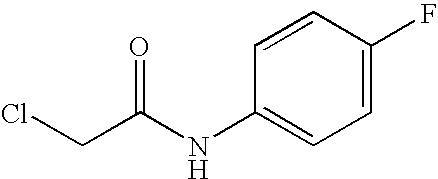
C1=C(F)C=CC(NC(CCl)=O)=C1
